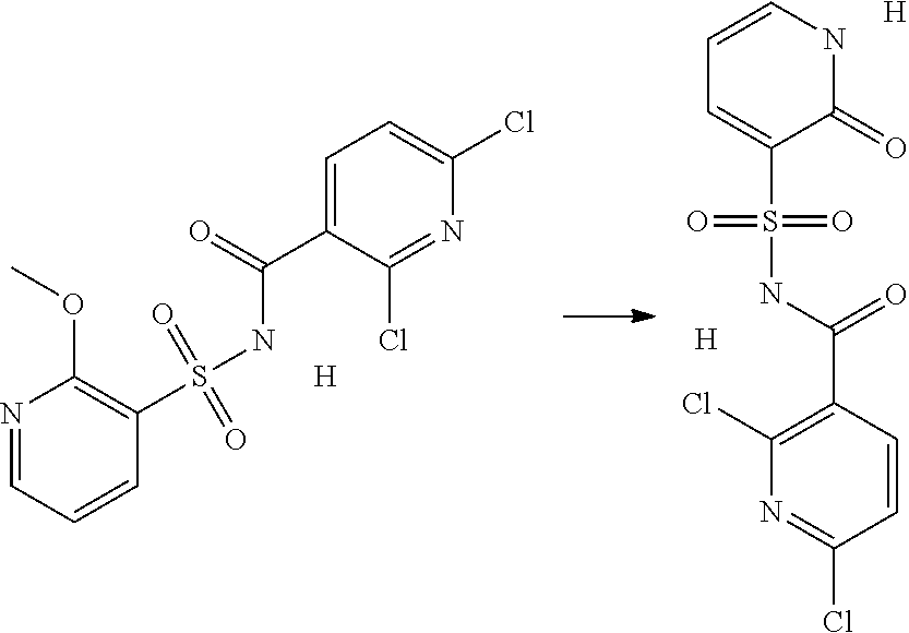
C1=CNC(=O)C(S(NC(C2=C(Cl)N=C(Cl)C=C2)=O)(=O)=O)=C1.[H].[H].N1=CC=CC(S(NC(=O)C2=CC=C(Cl)N=C2Cl)(=O)=O)=C1OC.[H]
